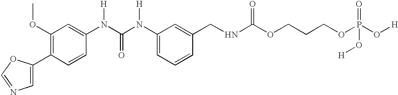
C1=C(C2=C(OC)C=C(N(C(=O)N(C3=CC=CC(CNC(OCCCOP(O[H])(=O)O[H])=O)=C3)[H])[H])C=C2)OC=N1
